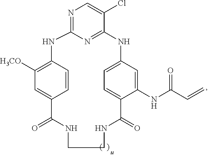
C1([H3CO])=C2C=CC(=C1)C(=O)NCCNC(=O)C1=CC=C(C=C1NC(C=C)=O)NC1=NC(=NC=C1Cl)N2
